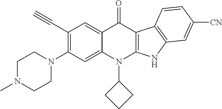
C1(C#C)=C(N2CCN(C)CC2)C=C2C(=C1)C(=O)C1=C(N2C2CCC2)NC2=C1C=CC([CN])=C2
